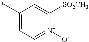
C1(C)=CC=[N+]([O-])C([SO2CH3])=C1
